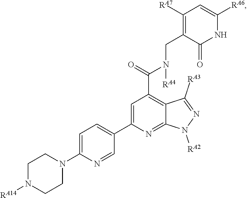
C1=C(N2CCN([RA14])CC2)N=CC(C2=CC(C(=O)N(CC3=C([RA7])C=C([RA6])NC3=O)[RA4])=C3C(=N2)N([RA2])N=C3[RA3])=C1
